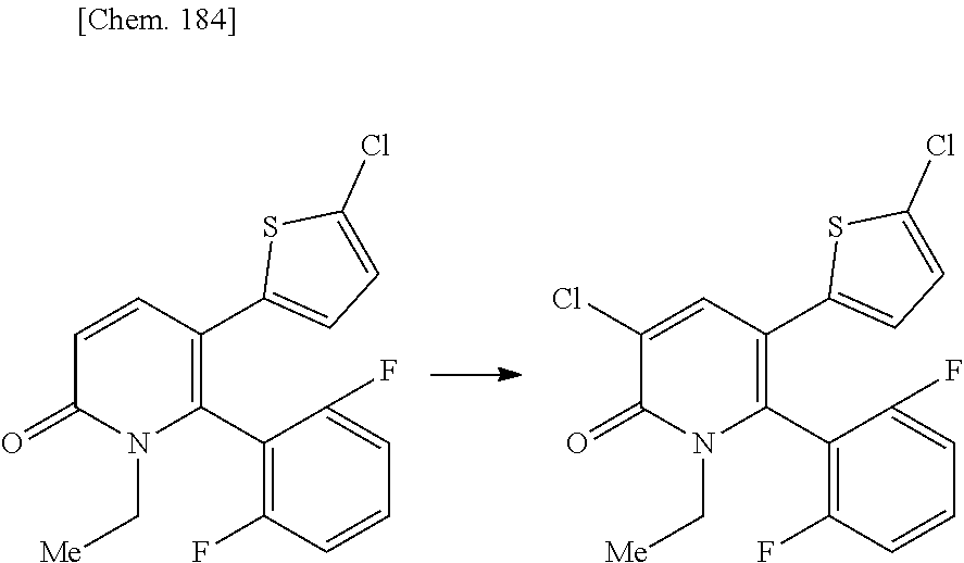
C1(C2=C(C3=CC=C(Cl)S3)C=CC(=O)N2C[Me])=C(F)C=CC=C1F.C1(C2=C(C3=CC=C(Cl)S3)C=C(Cl)C(=O)N2C[Me])=C(F)C=CC=C1F
